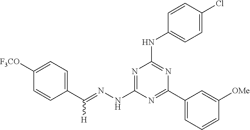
C1(C(=NNC2=NC(NC3=CC=C(Cl)C=C3)=NC(C3=CC=CC([OMe])=C3)=N2)[H])=CC=C([F3CO])C=C1
